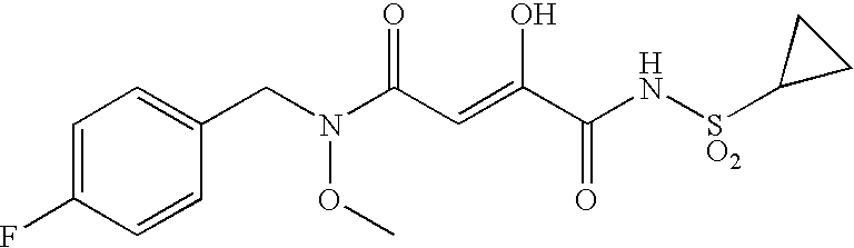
N(CC1=CC=C(F)C=C1)(OC)C(C=C(O)C(N[SO2]C1CC1)=O)=O
